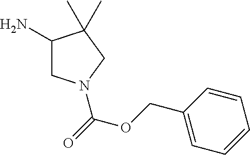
C1=CC(COC(=O)N2CC(N)C(C)(C)C2)=CC=C1
